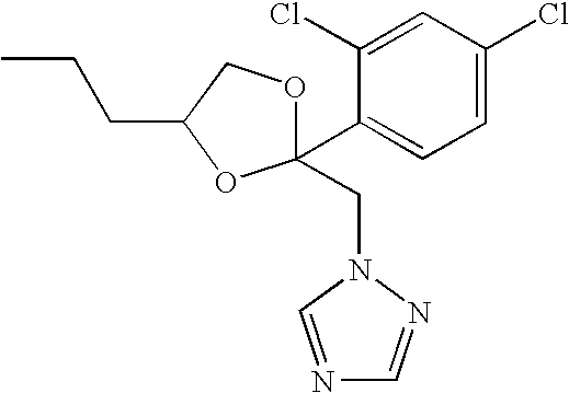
C1(CN2N=CN=C2)(C2=CC=C(Cl)C=C2Cl)OCC(CCC)O1
